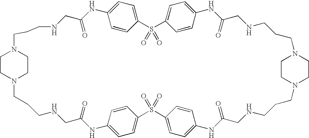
C1CN2CCN1CCCNCC(=O)NC1=CC=C(S(=O)(=O)C3=CC=C(NC(=O)CNCCCN4CCN(CCCNCC(=O)NC5=CC=C(S(=O)(=O)C6=CC=C(NC(=O)CNCCC2)C=C6)C=C5)CC4)C=C3)C=C1
